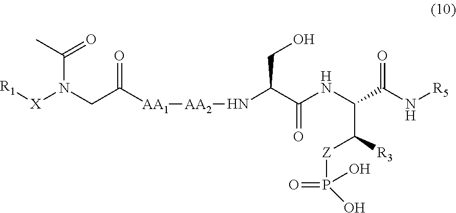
[X](N(CC([AA1][AA2]NC(C(NC(C(N[R5])=O)C([R3])[Z]P(=O)(O)O)=O)CO)=O)C(C)=O)[R1]
